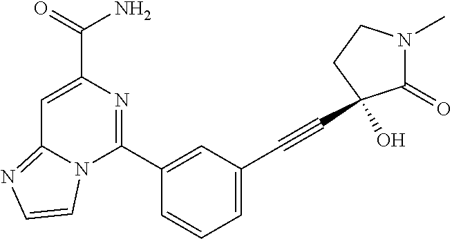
C1(C2=CC(C#CC3(O)C(=O)N(C)CC3)=CC=C2)=NC(C(=O)N)=CC2=NC=CN12
